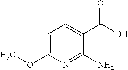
C1=C(OC)N=C(N)C(C(O)=O)=C1
